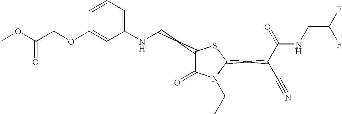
C1=CC=C(NCCC2C(=O)N(CC)C(CC(C#N)C(=O)NCC(F)F)S2)C=C1OCC(OC)=O
